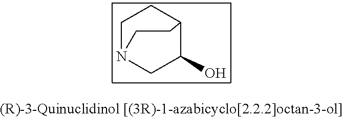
C1N2CC(O)C(C1)CC2
